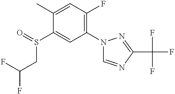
C1(C)=CC(F)=C(N2C=NC(C(F)(F)F)=N2)C=C1S(CC(F)F)=O
